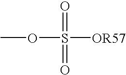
O(S(=O)([OR57])=O)C
